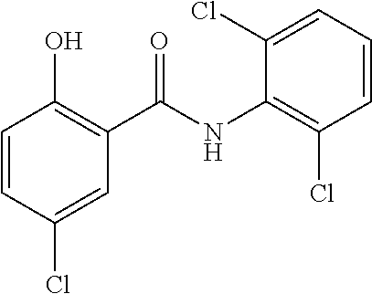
C1=CC(Cl)=CC(C(NC2=C(Cl)C=CC=C2Cl)=O)=C1O
